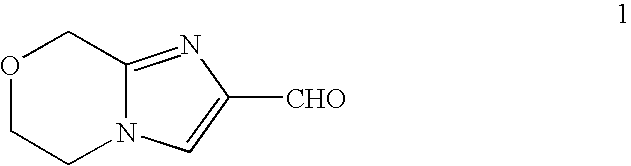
O1CCN2C(=NC([CHO])=C2)C1
